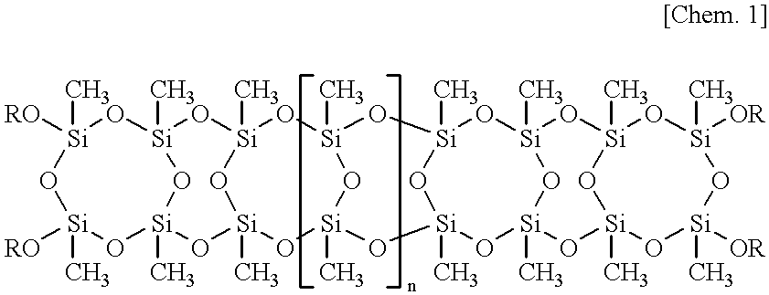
[RO][Si]1(C)O[Si]2(C)O[Si]3(C)O[Si]4(C)O[Si]5(C)O[Si]6(C)O[Si]7(C)O[Si]([OR])(C)O[Si]([OR])(C)O[Si](C)(O7)O[Si](C)(O6)O[Si](C)(O5)O[Si](C)(O4)O[Si](C)(O3)O[Si](C)(O2)O[Si]([RO])(C)O1
